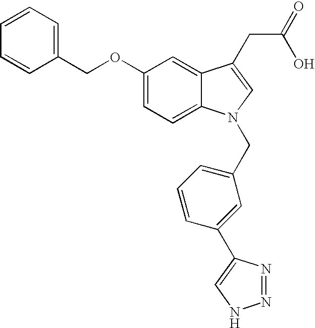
C1(OCC2=CC=CC=C2)=CC=C2C(=C1)C(CC(=O)O)=CN2CC1=CC=CC(C2=CNN=N2)=C1
